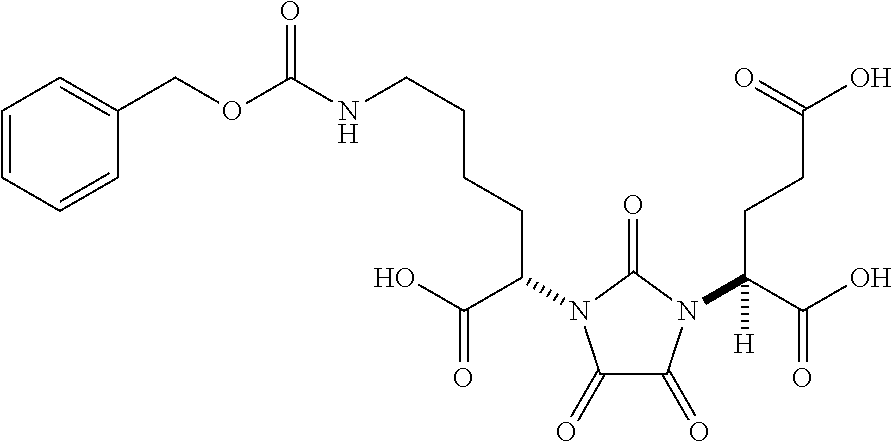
C(CC(C(O)=O)N1C(=O)C(=O)N(C(C(O)=O)(CCC(O)=O)[H])C1=O)CCNC(OCC1=CC=CC=C1)=O
